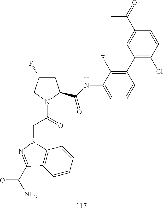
C12=C(C=CC=C1)C(C(N)=O)=NN2CC(N1CC(F)CC1C(NC1=CC=CC(C2=C(Cl)C=CC(C(=O)C)=C2)=C1F)=O)=O
